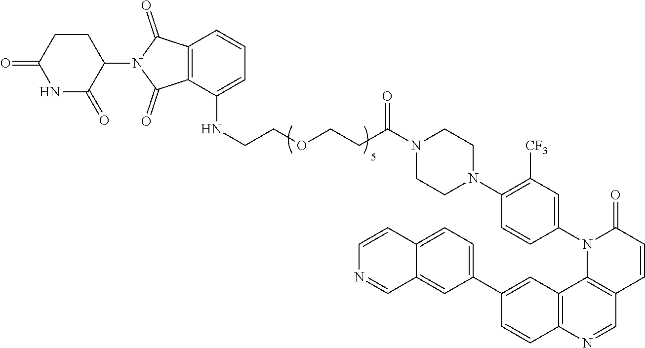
C12=C(C3=C(N=C1)C=CC(C1=CC=C4C(=C1)C=NC=C4)=C3)N(C1=CC([CF3])=C(N3CCN(C(=O)CCOCCNC4=CC=CC5=C4C(=O)N(C4C(=O)NC(=O)CC4)C5=O)CC3)C=C1)C(=O)C=C2
